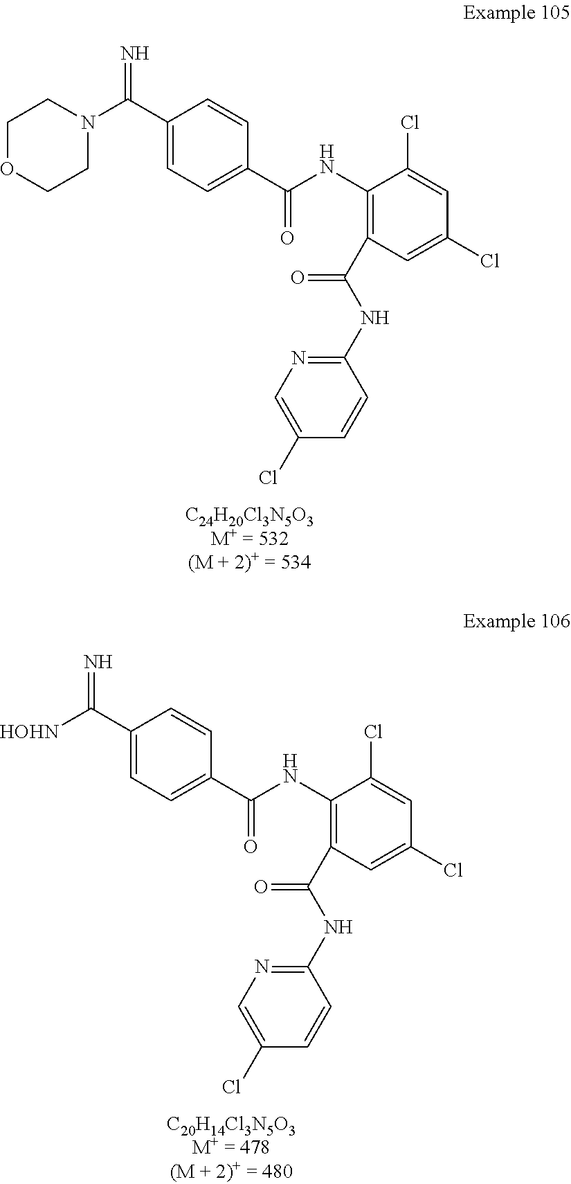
C1(NC(=O)C2=C(NC(=O)C3=CC=C(C(=N)N4CCOCC4)C=C3)C(Cl)=CC(Cl)=C2)=NC=C(Cl)C=C1.C1(NC(=O)C2=C(NC(=O)C3=CC=C(C(=N)[HOHN])C=C3)C(Cl)=CC(Cl)=C2)=NC=C(Cl)C=C1
